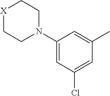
C1(N2CC[X]CC2)=CC(Cl)=CC(C)=C1
